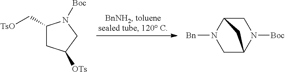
C1(C[TsO])CC([OTs])CN1[Boc].C1C2N([Bn])CC(N1[Boc])C2
